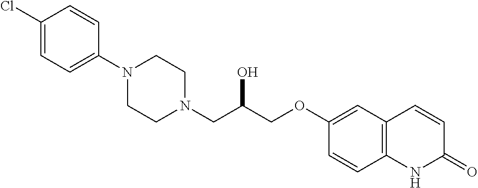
C1(Cl)=CC=C(N2CCN(CC(COC3=CC4=C(C=C3)NC(=O)C=C4)O)CC2)C=C1
